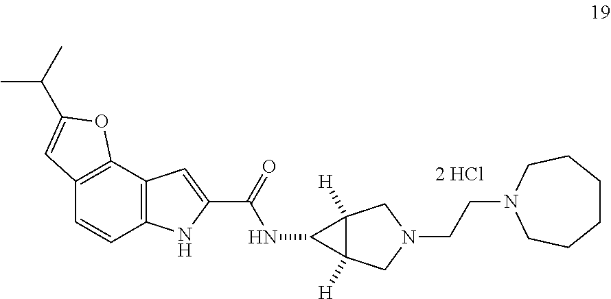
C12([H])C([H])(CN(CCN3CCCCCC3)C1)C2NC(=O)C1=CC2=C(N1)C=CC1=C2OC(C(C)C)=C1
